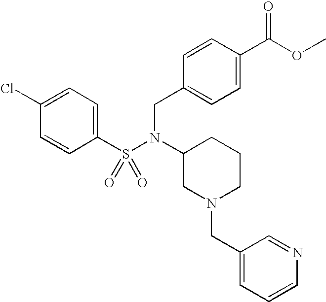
C1(Cl)=CC=C(S(=O)(=O)N(CC2=CC=C(C(OC)=O)C=C2)C2CN(CC3=CC=CN=C3)CCC2)C=C1
